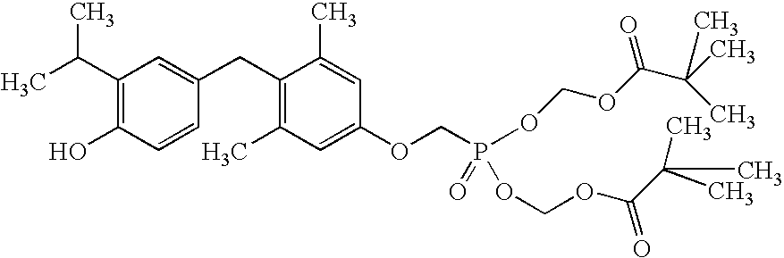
C1(C(C)C)=C(O)C=CC(CC2=C(C)C=C(OCP(OCOC(C(C)(C)C)=O)(=O)OCOC(C(C)(C)C)=O)C=C2C)=C1
